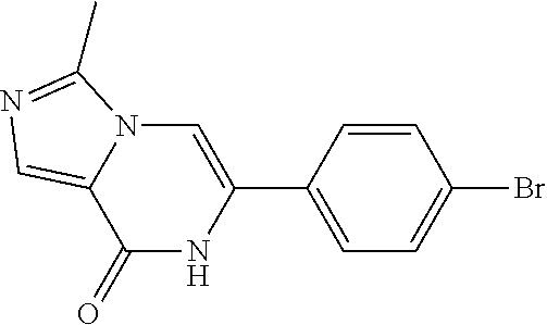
C1(=O)NC(C2=CC=C(Br)C=C2)=CN2C1=CN=C2C
